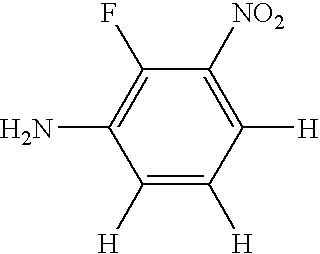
C1([H])=C([H])C([H])=C([NO2])C(F)=C1N
